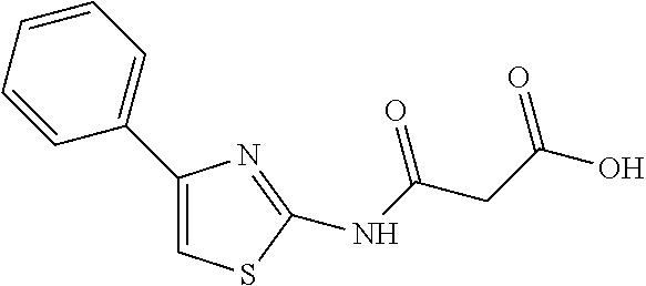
C1(C2=CC=CC=C2)=CSC(NC(=O)CC(=O)O)=N1
